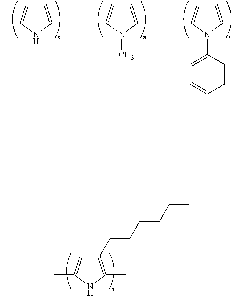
C1(CCCCCC)=C(C)NC(C)=C1.C1=C(C)NC(C)=C1.C1=C(C)N(C)C(C)=C1.C1=C(C)N(C2=CC=CC=C2)C(C)=C1
